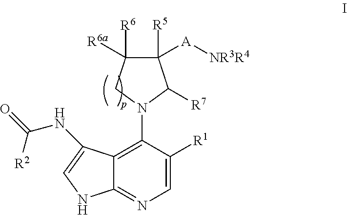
C1=C([R1])C(N2C([R7])C([R5])([A][NR3R4])C([R6])([R6a])C2)=C2C(=N1)NC=C2NC([R2])=O
